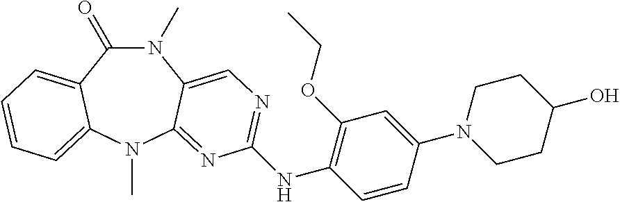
N1(C)C(=O)C2=CC=CC=C2N(C)C2=NC(NC3=C(OCC)C=C(N4CCC(O)CC4)C=C3)=NC=C12
